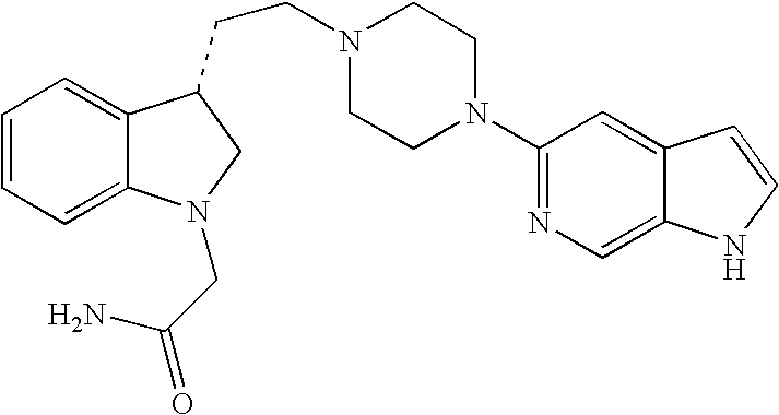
C1=CC=C2C(=C1)C(CCN1CCN(C3=NC=C4C(=C3)C=CN4)CC1)CN2CC(=O)N
